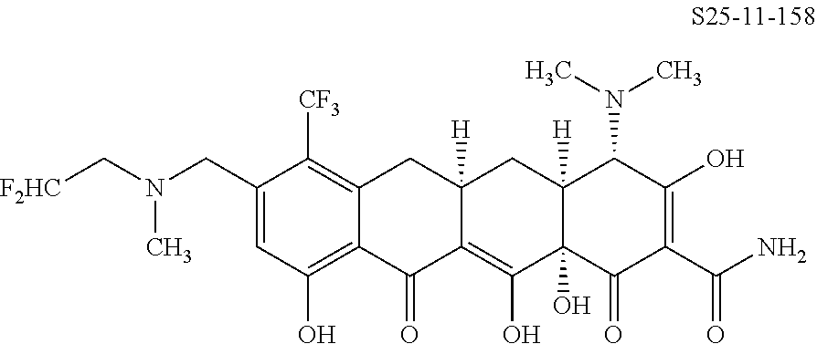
C1=C(CN(C[F2HC])C)C([CF3])=C2C(=C1O)C(=O)C1=C(O)C3(O)C([H])(CC1([H])C2)C(N(C)C)C(O)=C(C(N)=O)C3=O
